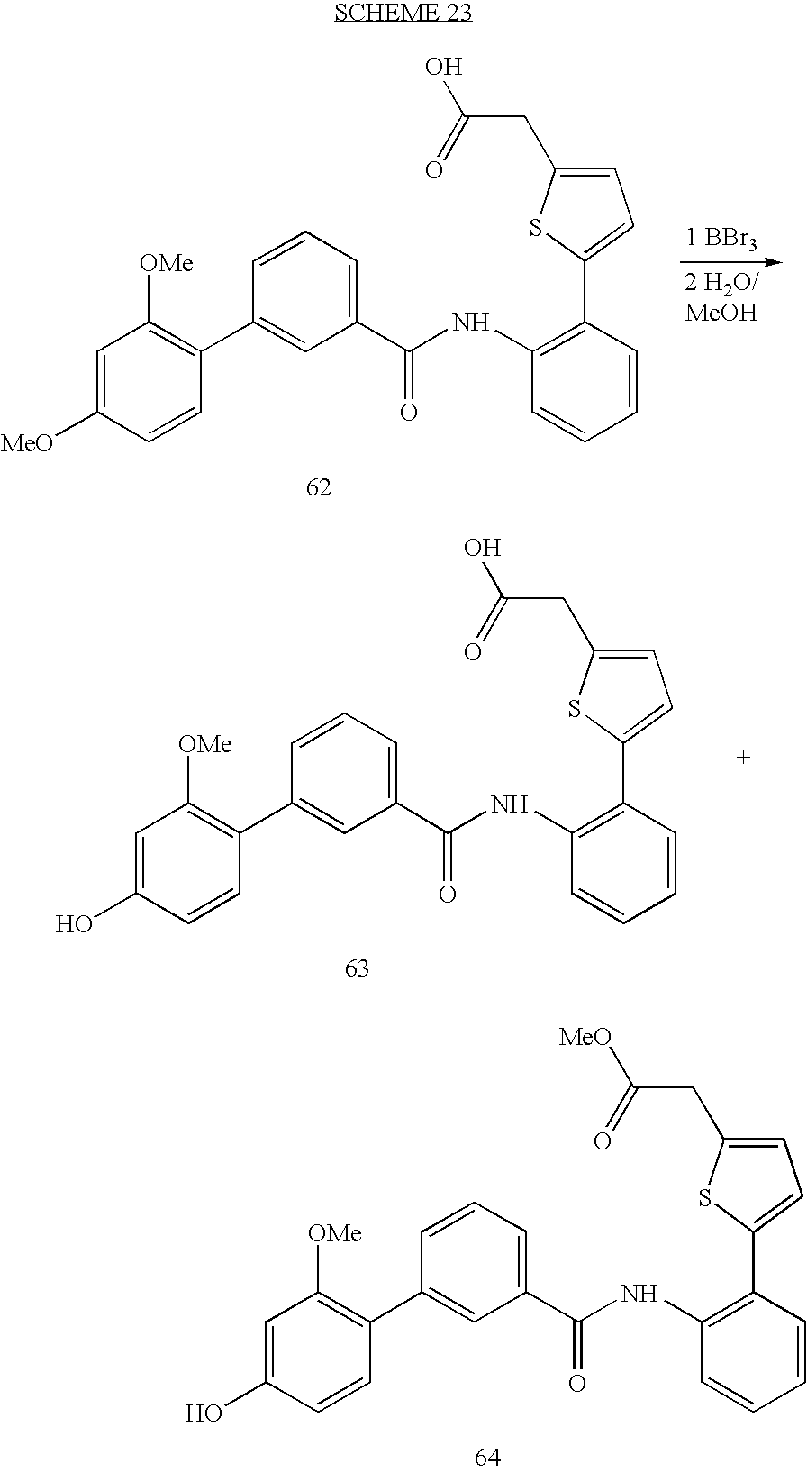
C1=C(O)C=CC(C2=CC(C(NC3=C(C4=CC=C(CC([MeO])=O)S4)C=CC=C3)=O)=CC=C2)=C1[OMe].C1=C([MeO])C=CC(C2=CC(C(NC3=C(C4=CC=C(CC(O)=O)S4)C=CC=C3)=O)=CC=C2)=C1[OMe].[1 BBr3].C1=C(O)C=CC(C2=CC(C(NC3=C(C4=CC=C(CC(O)=O)S4)C=CC=C3)=O)=CC=C2)=C1[OMe]
